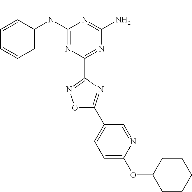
C1=CC(N(C2=NC(C3=NOC(C4=CC=C(OC5CCCCC5)N=C4)=N3)=NC(N)=N2)C)=CC=C1
